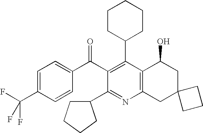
C1(C2=C(C(C3=CC=C(C(F)(F)F)C=C3)=O)C(C3CCCC3)=NC3=C2C(O)CC2(C3)CCC2)CCCCC1
